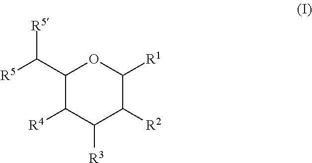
C1(C([R5])[R5])C([R4])C([R3])C([R2])C([R1])O1
